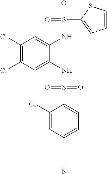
C1(Cl)=C(Cl)C=C(NS(=O)(=O)C2=CC=C(C#N)C=C2Cl)C(NS(=O)(C2=CC=CS2)=O)=C1
